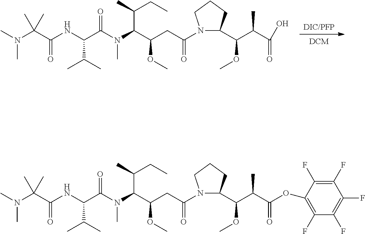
C1(C(C(C(O)=O)C)OC)CCCN1C(CC(C(N(C(C(NC(C(N(C)C)(C)C)=O)C(C)C)=O)C)C(CC)C)OC)=O.[DCM].[DIC/PFP].C1(C(C(C(OC2=C(F)C(F)=C(F)C(F)=C2F)=O)C)OC)CCCN1C(CC(C(N(C(C(NC(C(N(C)C)(C)C)=O)C(C)C)=O)C)C(CC)C)OC)=O
